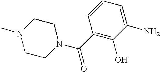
C1CN(C(C2=C(O)C(N)=CC=C2)=O)CCN1C
